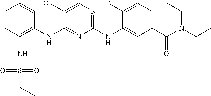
C1=CC(NS(=O)(=O)CC)=C(NC2=NC(NC3=CC(C(N(CC)CC)=O)=CC=C3F)=NC=C2Cl)C=C1
